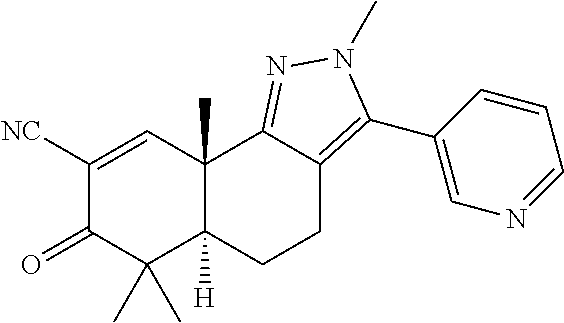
C1([NC])=CC2(C)C([H])(C(C)(C)C1=O)CCC1=C(C3=CN=CC=C3)N(C)N=C21
